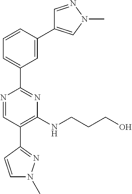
N1=CC(C2=NN(C)C=C2)=C(NCCCO)N=C1C1=CC=CC(C2=CN(C)N=C2)=C1
